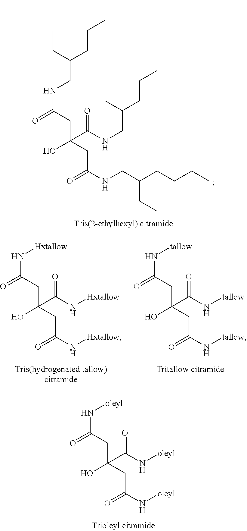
C(CCCC)(CC)CNC(=O)CC(CC(=O)NCC(CCCC)CC)(O)C(=O)NCC(CC)CCCC.[Hxtallow]NC(=O)CC(CC(=O)N[Hxtallow])(O)C(=O)N[Hxtallow].[tallow]NC(=O)CC(CC(=O)N[tallow])(O)C(=O)N[tallow].[oleyl]NC(=O)CC(CC(=O)N[oleyl])(O)C(=O)N[oleyl]
